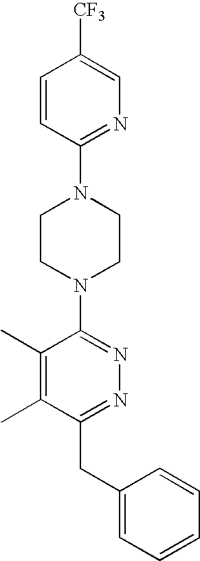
C1=CC(N2CCN(C3=NN=C(CC4=CC=CC=C4)C(C)=C3C)CC2)=NC=C1[CF3]
